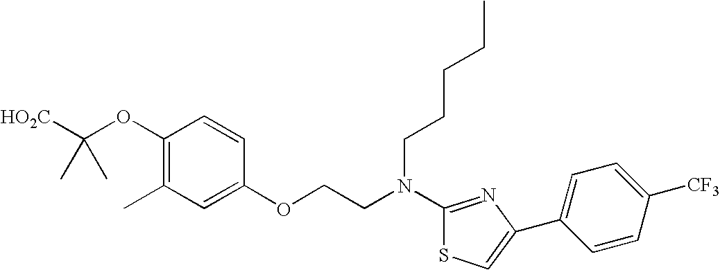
[HO2C]C(OC1=C(C)C=C(OCCN(C2=NC(C3=CC=C([CF3])C=C3)=CS2)CCCCC)C=C1)(C)C
